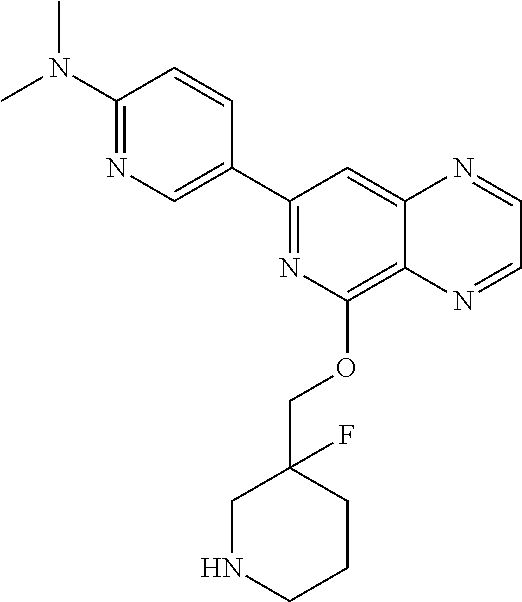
C1(C2=CN=C(N(C)C)C=C2)=NC(OCC2(F)CNCCC2)=C2C(=C1)N=CC=N2
